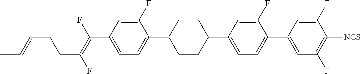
C(C1=CC=C(C2CCC(C3=CC=C(C4=CC(F)=C([NCS])C(F)=C4)C(F)=C3)CC2)C(F)=C1)(=C(F)CCC=CC)F
